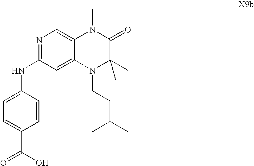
N1=C(NC2=CC=C(C(O)=O)C=C2)C=C2C(=C1)N(C)C(=O)C(C)(C)N2CCC(C)C
